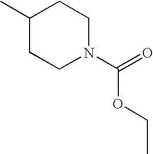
C1(C)CCN(C(=O)OCC)CC1
